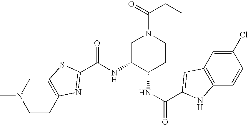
C(=O)(NC1C(NC(=O)C2=CC3=C(C=CC(Cl)=C3)N2)CCN(C(=O)CC)C1)C1=NC2=C(CN(C)CC2)S1
